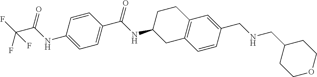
C1=CC(C(NC2CC3=C(CC2)C=C(CNCC2CCOCC2)C=C3)=O)=CC=C1NC(C(F)(F)F)=O
